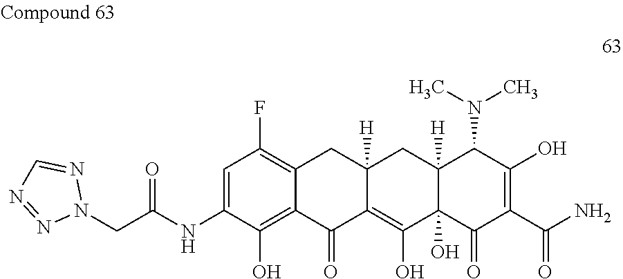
C12=C(F)C=C(NC(CN3N=CN=N3)=O)C(O)=C1C(=O)C1=C(O)C3(O)C([H])(CC1([H])C2)C(N(C)C)C(O)=C(C(N)=O)C3=O
